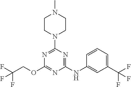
FC(COC1=NC(NC2=CC(C(F)(F)F)=CC=C2)=NC(N2CCN(C)CC2)=N1)(F)F
